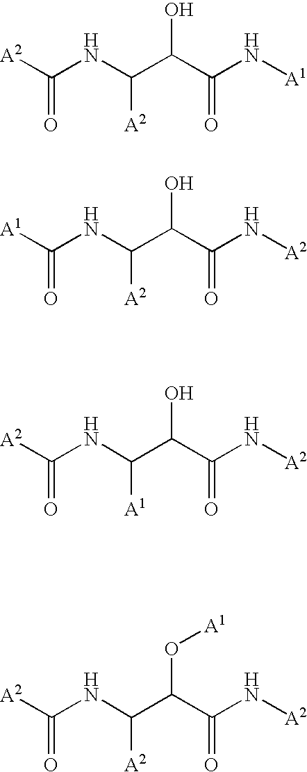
[A2]C(NC(C(C(N[A1])=O)O)[A2])=O.[A1]C(NC(C(C(N[A2])=O)O)[A2])=O.[A2]C(NC(C(C(N[A2])=O)O)[A1])=O.[A2]C(NC(C(C(N[A2])=O)O[A1])[A2])=O
